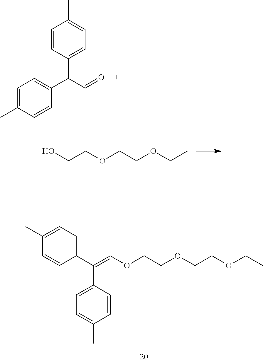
C1=C(C)C=CC(C(C=O)C2=CC=C(C)C=C2)=C1.OCCOCCOCC.C1(C)=CC=C(C(C2=CC=C(C)C=C2)=COCCOCCOCC)C=C1
